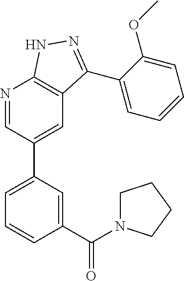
N1=CC(C2=CC=CC(C(N3CCCC3)=O)=C2)=CC2=C1NN=C2C1=CC=CC=C1OC
